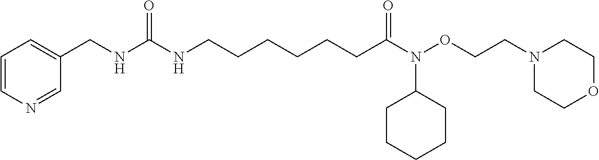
C1=NC=CC=C1CNC(NCCCCCCC(=O)N(OCCN1CCOCC1)C1CCCCC1)=O
